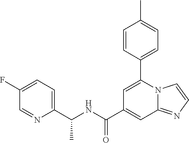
C1(C(NC(C2=CC=C(F)C=N2)C)=O)=CC2=NC=CN2C(C2=CC=C(C)C=C2)=C1
